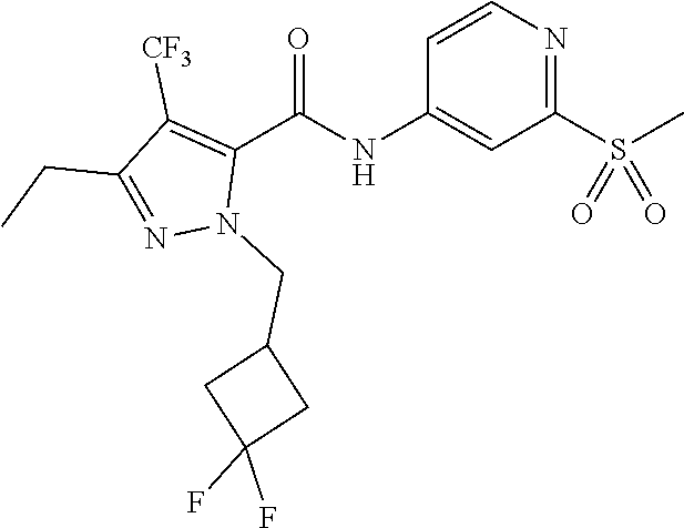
C1=CN=C(S(C)(=O)=O)C=C1NC(C1=C([CF3])C(CC)=NN1CC1CC(F)(F)C1)=O
